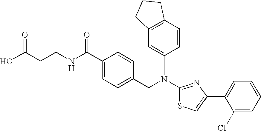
N(C1=NC(C2=CC=CC=C2Cl)=CS1)(CC1=CC=C(C(NCCC(O)=O)=O)C=C1)C1=CC2=C(C=C1)CCC2
